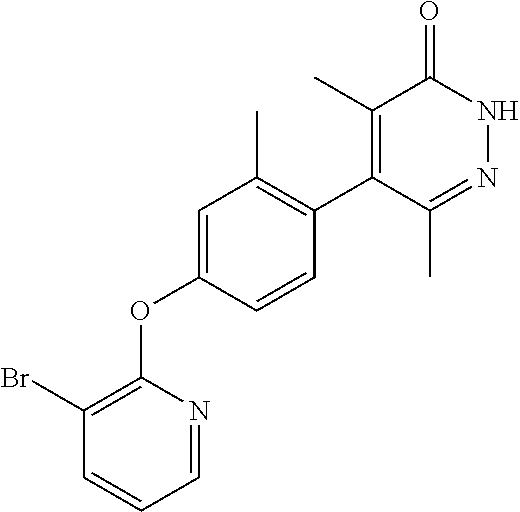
C1=NC(OC2=CC(C)=C(C3=C(C)C(=O)NN=C3C)C=C2)=C(Br)C=C1
